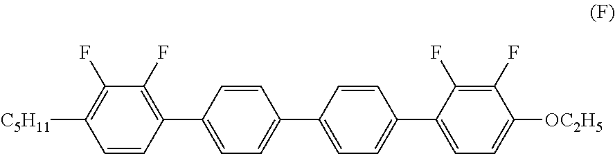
C1(F)=C(C2=CC=C(C3=CC=C(C4=CC=C([OC2H5])C(F)=C4F)C=C3)C=C2)C=CC([C5H11])=C1F
